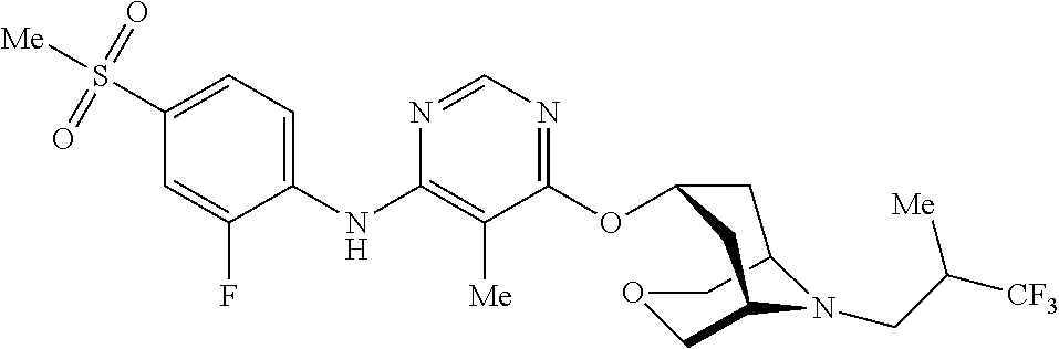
C1=C(S(=O)(=O)[Me])C=C(F)C(NC2=C([Me])C(OC3CC4COCC(C3)N4CC([CF3])[Me])=NC=N2)=C1
